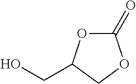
O1C(=O)OCC1CO
